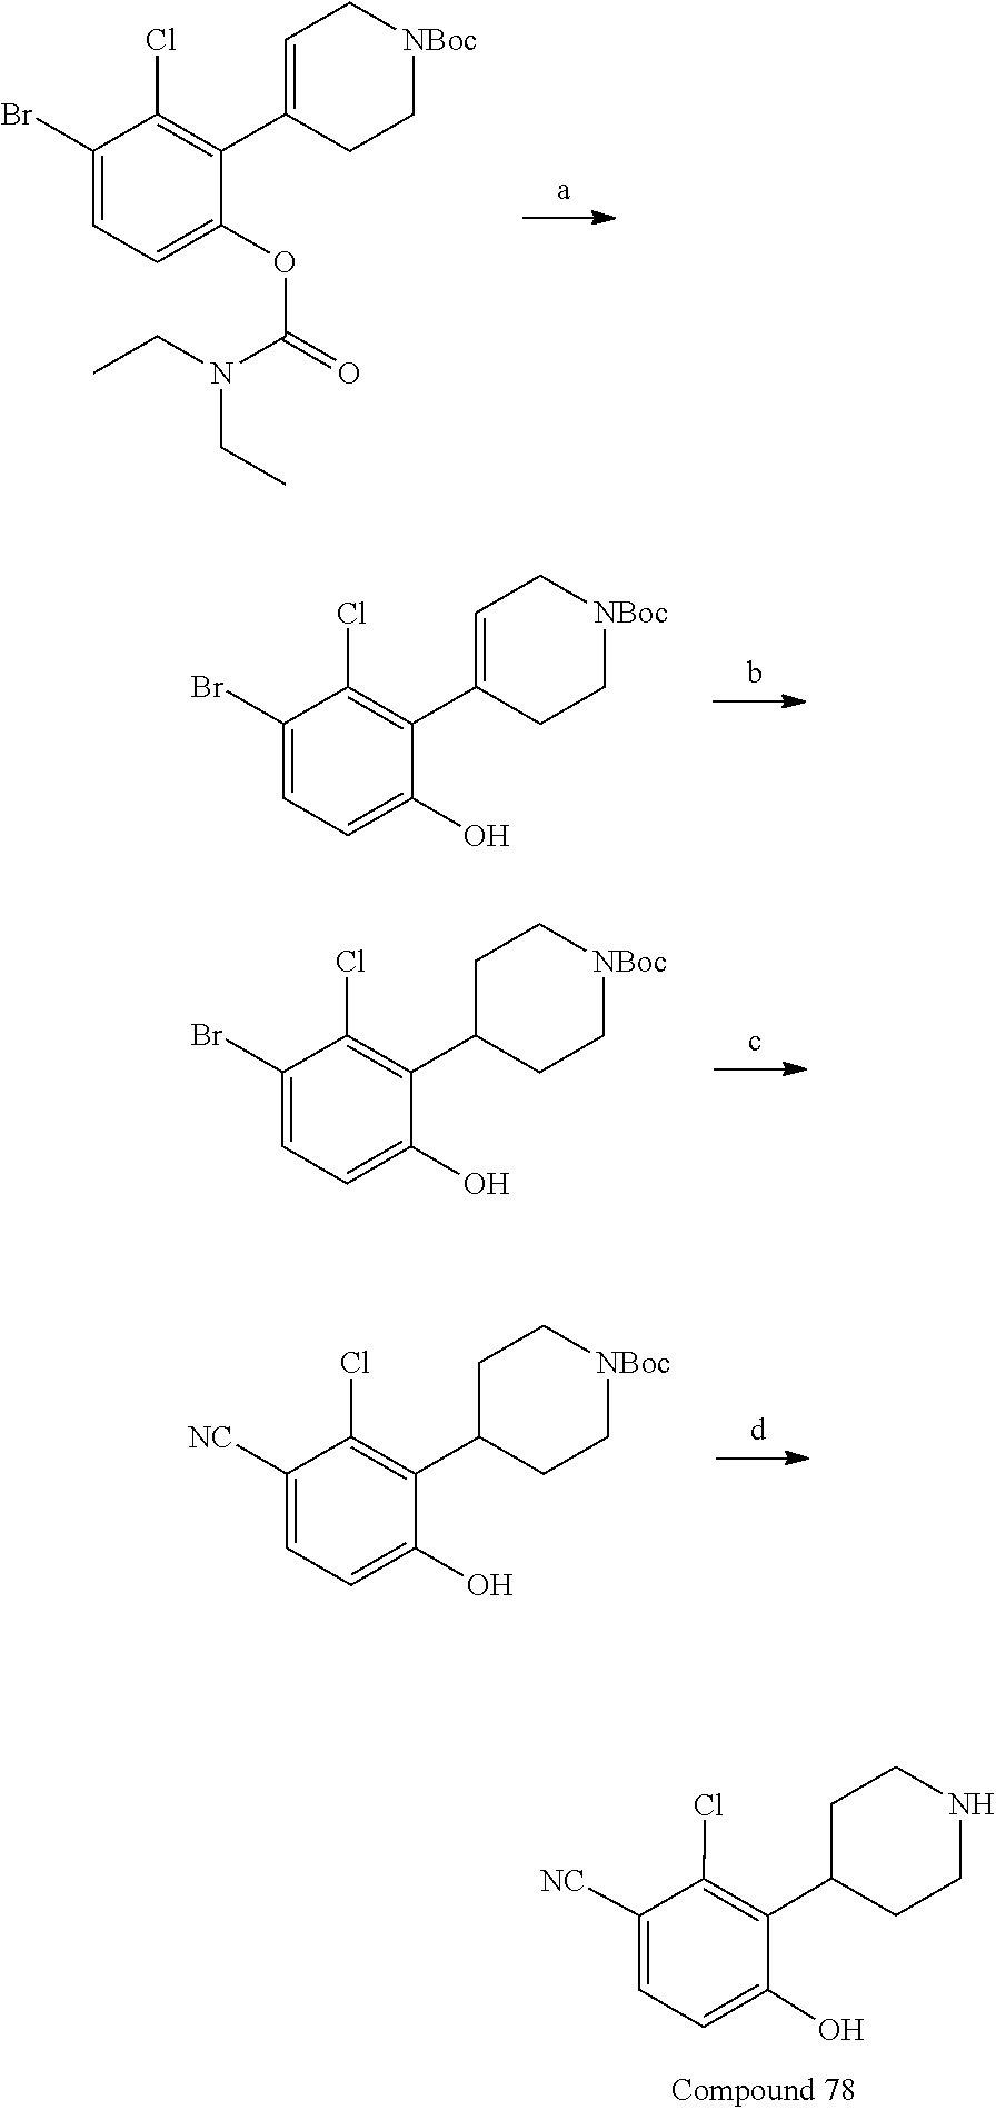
N(CC)(CC)C(OC1=CC=C(Br)C(Cl)=C1C1=CC[NBoc]CC1)=O.C1(C2=C(Cl)C(Br)=CC=C2O)=CC[NBoc]CC1.C1=C(Br)C(Cl)=C(C2CC[NBoc]CC2)C(O)=C1.C1=C([NC])C(Cl)=C(C2CC[NBoc]CC2)C(O)=C1.C1=C([NC])C(Cl)=C(C2CCNCC2)C(O)=C1
